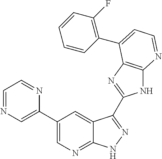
C1(C2=CN=C3C(=C2)C(C2=NC4=C(N2)N=CC=C4C2=C(F)C=CC=C2)=NN3)=CN=CC=N1
